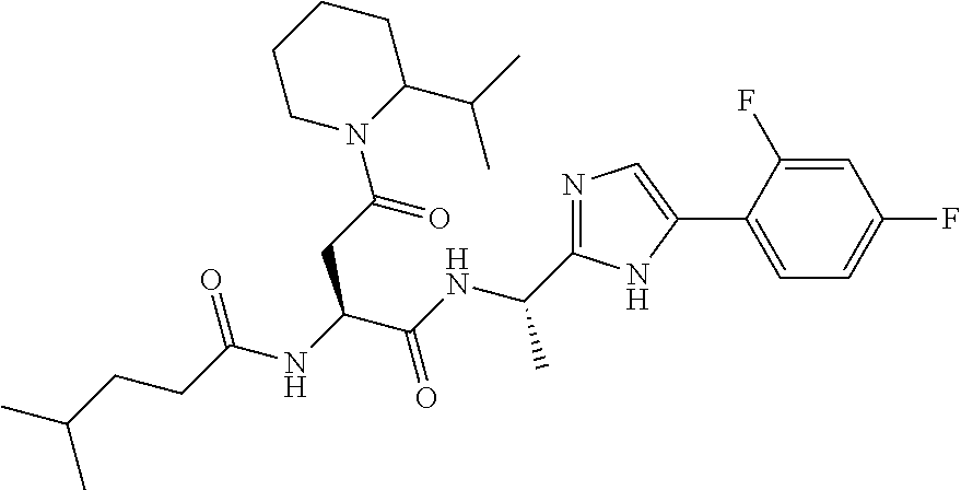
N(C(C(=O)NC(C)C1=NC=C(C2=CC=C(F)C=C2F)N1)CC(N1C(C(C)C)CCCC1)=O)C(=O)CCC(C)C
